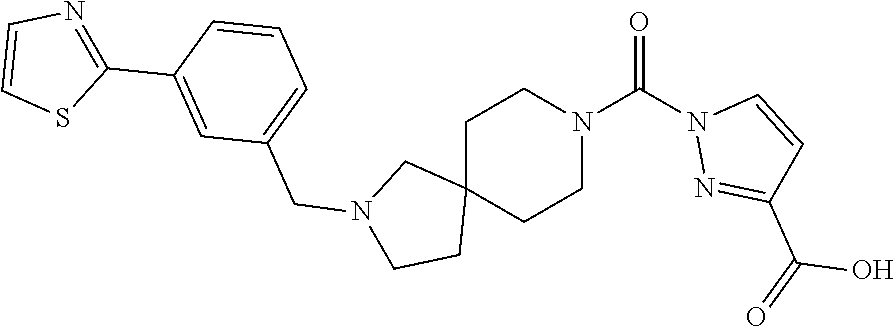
C1C2(CCN(C(N3N=C(C(O)=O)C=C3)=O)C1)CN(CC1=CC=CC(C3=NC=CS3)=C1)CC2
